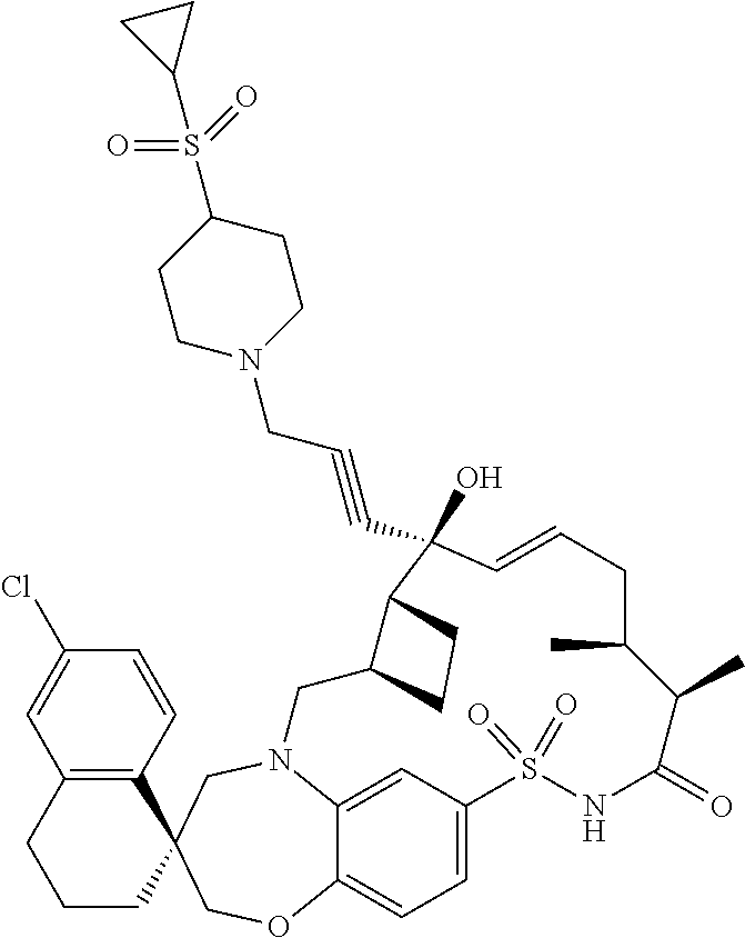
N12C3=CC(=CC=C3OCC3(C4=C(C=C(Cl)C=C4)CCC3)C1)S(=O)(=O)NC(=O)C(C)C(C)CC=CC(O)(C#CCN1CCC(S(C3CC3)(=O)=O)CC1)C1C(C2)CC1
